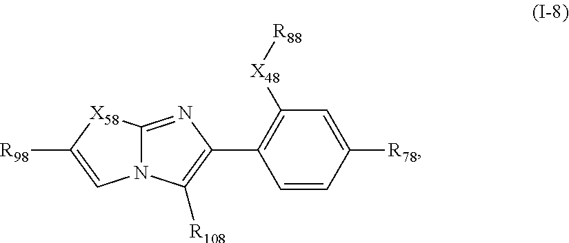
C12=NC(C3=C([X48][R88])C=C([R78])C=C3)=C([R108])N1C=C([R98])[X58]2
